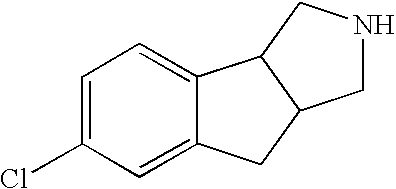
C1=C(Cl)C=C2C(=C1)C1C(C2)CNC1
